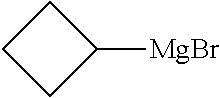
C1([MgBr])CCC1
